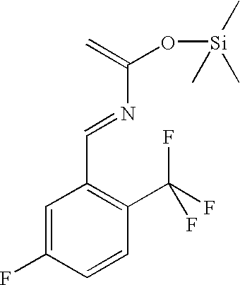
C1=C(F)C=CC(C(F)(F)F)=C1C=NC(O[Si](C)(C)C)=C
